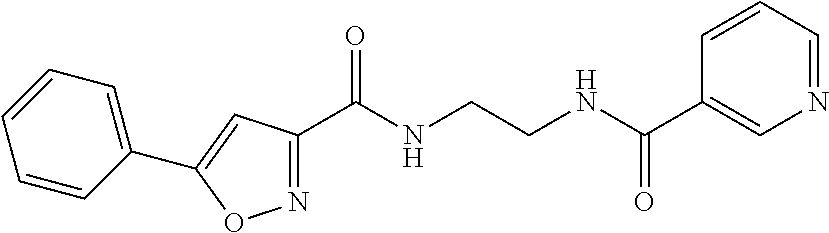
C1(C(NCCNC(C2=CN=CC=C2)=O)=O)=NOC(C2=CC=CC=C2)=C1
